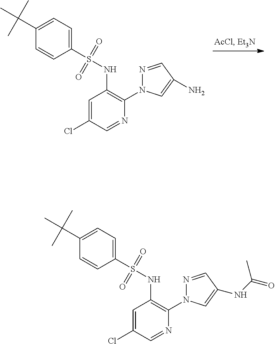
C1=C(Cl)C=NC(N2N=CC(NC(=O)C)=C2)=C1NS(C1=CC=C(C(C)(C)C)C=C1)(=O)=O.C1=C(Cl)C=NC(N2N=CC(N)=C2)=C1NS(C1=CC=C(C(C)(C)C)C=C1)(=O)=O
